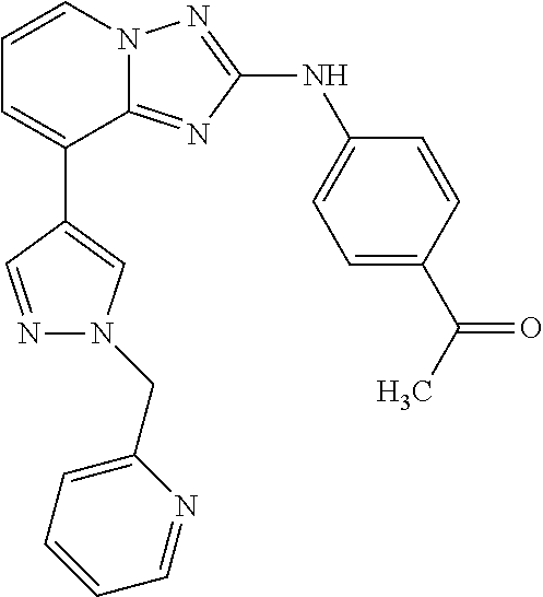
C1(C2=CC=CN3C2=NC(NC2=CC=C(C(C)=O)C=C2)=N3)=CN(CC2=CC=CC=N2)N=C1
